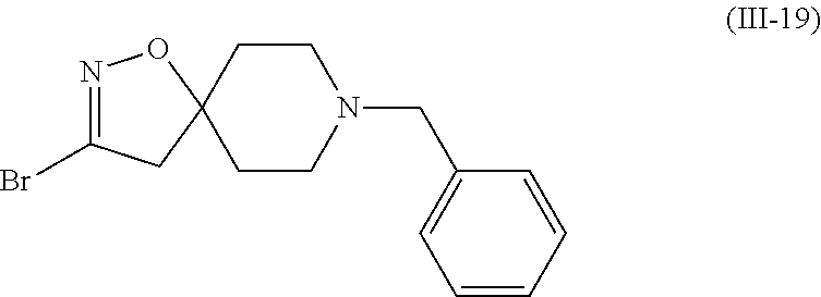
N1=C(Br)CC2(O1)CCN(CC1=CC=CC=C1)CC2
